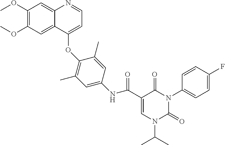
C1(OC)=C(OC)C=C2C(=C1)N=CC=C2OC1=C(C)C=C(NC(C2=CN(C(C)C)C(=O)N(C3=CC=C(F)C=C3)C2=O)=O)C=C1C
